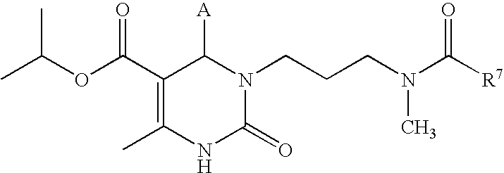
C1(C(OC(C)C)=O)=C(C)NC(=O)N(CCCN(C([R7])=O)C)C1[A]
